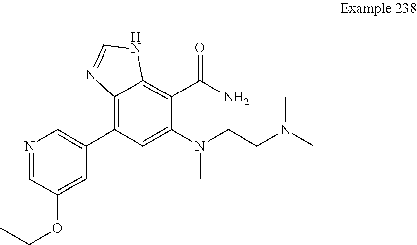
C1=C(OCC)C=NC=C1C1=C2C(=C(C(N)=O)C(N(CCN(C)C)C)=C1)NC=N2
